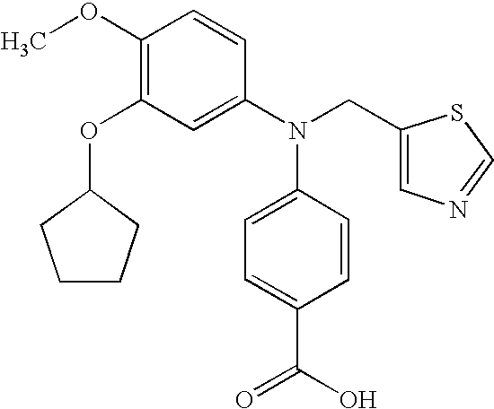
C1(OC)=C(OC2CCCC2)C=C(N(CC2=CN=CS2)C2=CC=C(C(=O)O)C=C2)C=C1
